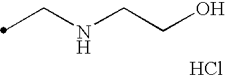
N(CC)CCO.Cl
